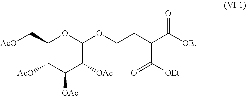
C1(C[AcO])C([AcO])C([OAc])C([OAc])C(OCCC(C([OEt])=O)C(=O)[OEt])O1
